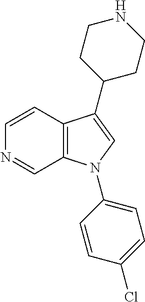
C1=CC2=C(C=N1)N(C1=CC=C(Cl)C=C1)C=C2C1CCNCC1
